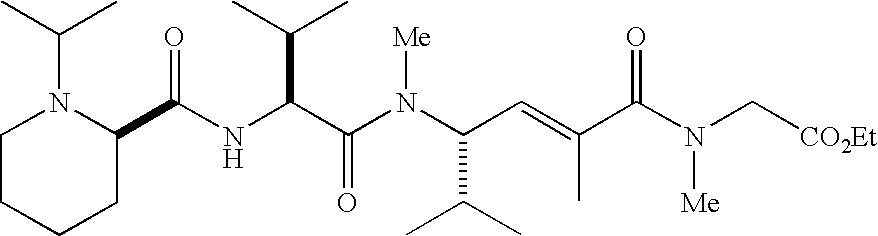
N(C(C(N(C(C(C)C)C=C(C)C(N(C[CO2Et])[Me])=O)[Me])=O)C(C)C)C(C1N(C(C)C)CCCC1)=O
